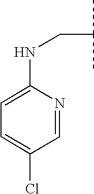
C1(NCC(C)C)=CC=C(Cl)C=N1
